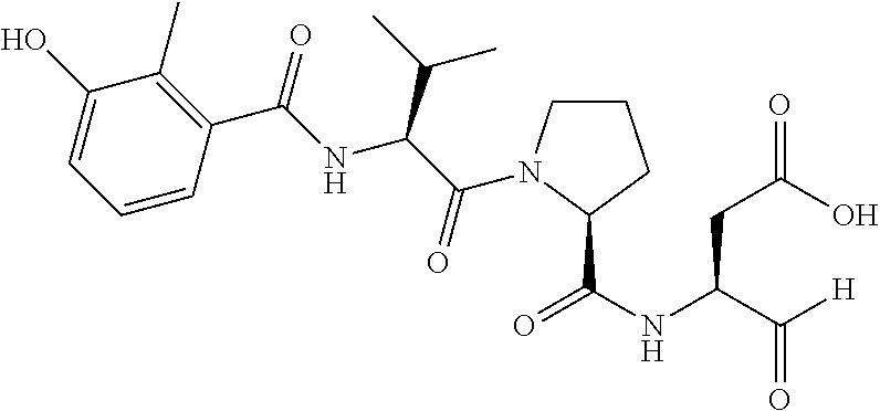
C1(O)=CC=CC(C(=O)NC(C(C)C)C(=O)N2CCCC2C(NC(C([H])=O)CC(=O)O)=O)=C1C
